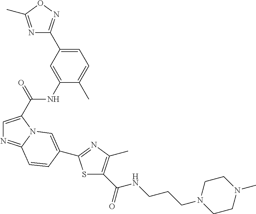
N1=C(C)ON=C1C1=CC=C(C)C(NC(=O)C2=CN=C3N2C=C(C2=NC(C)=C(C(NCCCN4CCN(C)CC4)=O)S2)C=C3)=C1
